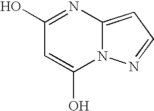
OC1=NC2=CC=NN2C(O)=C1
